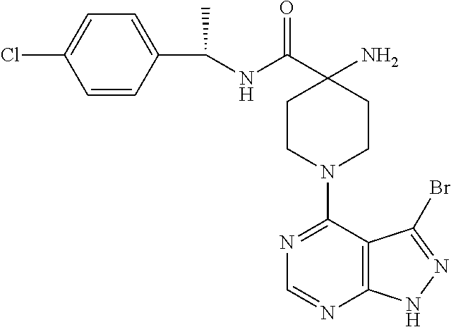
C(NC(C1(N)CCN(C2=NC=NC3=C2C(Br)=NN3)CC1)=O)(C1=CC=C(Cl)C=C1)C
